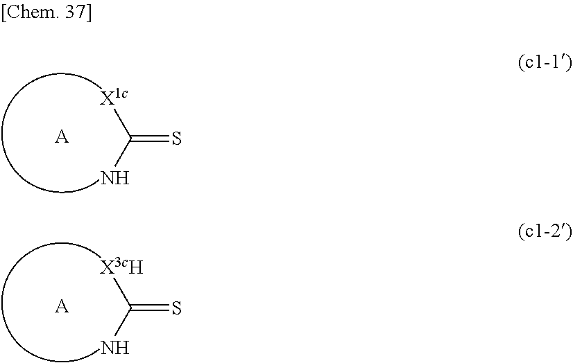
NC(C)=S.[A].NC(C)=S.[A]
